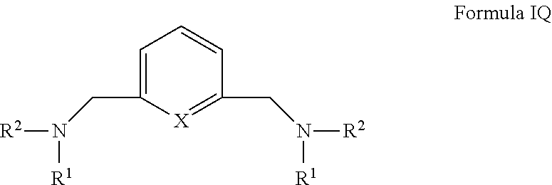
[R2]N([R1])CC1=CC=CC(CN([R2])[R1])=[X]1
